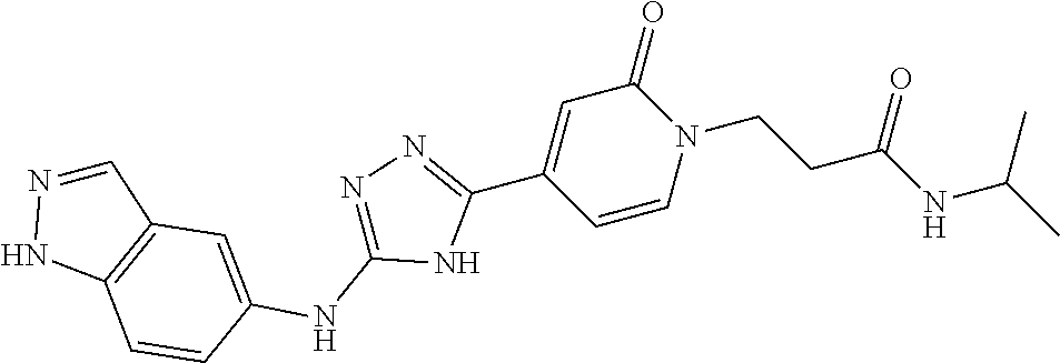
C1=CN(CCC(NC(C)C)=O)C(=O)C=C1C1=NN=C(NC2=CC3=C(C=C2)NN=C3)N1
